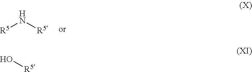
[R5]N[R5].O[R5]
